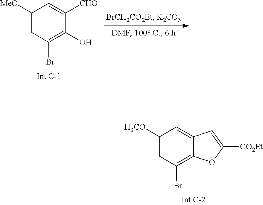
C1([H3CO])=CC(Br)=C2C(=C1)C=C([CO2Et])O2.C1([MeO])=CC(Br)=C(O)C([CHO])=C1
